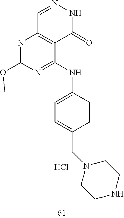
C1=NNC(=O)C2=C1N=C(OC)N=C2NC1=CC=C(CN2CCNCC2)C=C1.Cl
